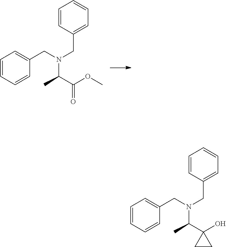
C1=CC(CN(CC2=CC=CC=C2)C(C(OC)=O)C)=CC=C1.C1=CC(CN(CC2=CC=CC=C2)C(C2(O)CC2)C)=CC=C1
